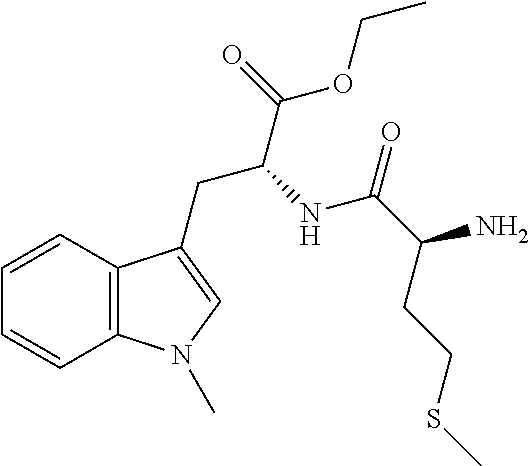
C12=C(C=CC=C1)C(CC(NC(C(CCSC)N)=O)C(OCC)=O)=CN2C
